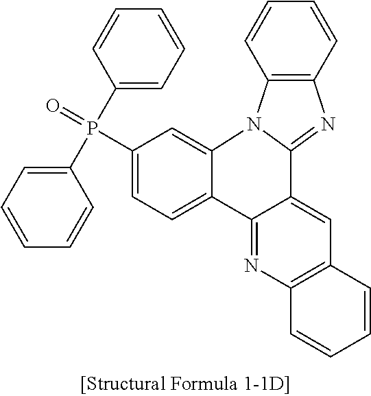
C12=CC(P(C3=CC=CC=C3)(C3=CC=CC=C3)=O)=CC=C1C1=NC3=C(C=C1C1=NC4=C(C=CC=C4)N21)C=CC=C3
